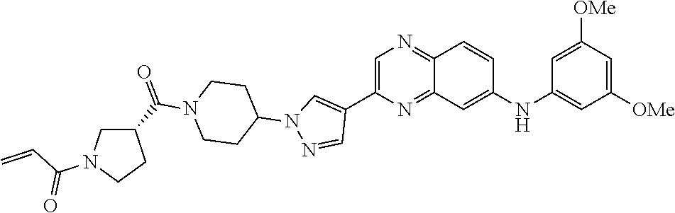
C1=C(C2=CN(C3CCN(C(=O)C4CN(C(C=C)=O)CC4)CC3)N=C2)N=C2C(=N1)C=CC(NC1=CC([OMe])=CC([OMe])=C1)=C2
